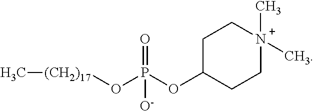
O(P(OC1CC[N+](C)(C)CC1)(=O)[O-])[(CH2)17]C
